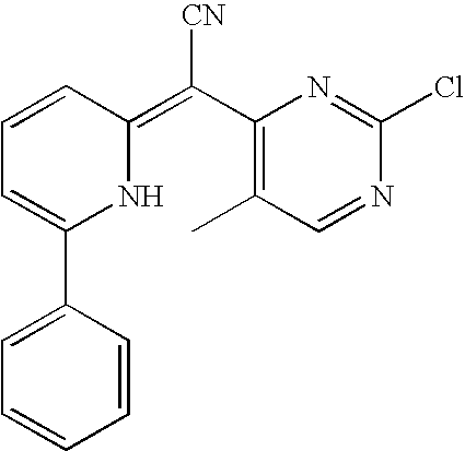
[CN]C(=C1C=CC=C(C2=CC=CC=C2)N1)C1=C(C)C=NC(Cl)=N1
